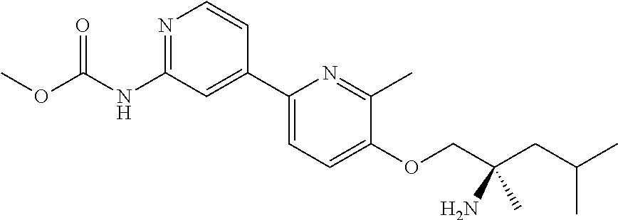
N1=C(NC(OC)=O)C=C(C2=CC=C(OCC(CC(C)C)(N)C)C(C)=N2)C=C1
